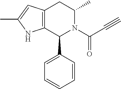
C12=C(CC(C)N(C(C#C)=O)C1C1=CC=CC=C1)C=C(C)N2
